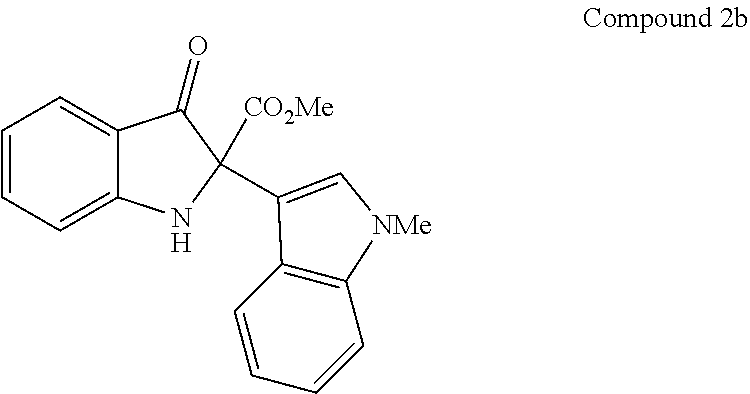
C1=CC=C2C(=C1)C(=O)C([CO2Me])(C1=C[NMe]C3=C1C=CC=C3)N2
